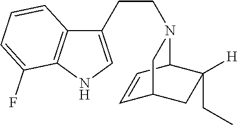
C1(CCN2C3C=CC(CC3([H])CC)C2)=CNC2=C1C=CC=C2F
